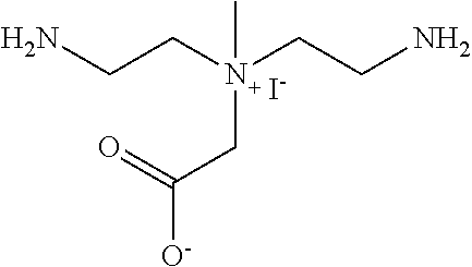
NCCN(CCN)(CC([O-])=O)C.[I-]
